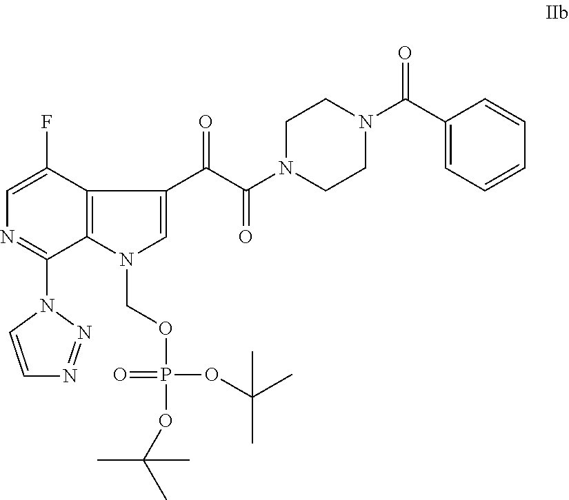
C1=C(F)C2=C(C(N3C=CN=N3)=N1)N(COP(OC(C)(C)C)(=O)OC(C)(C)C)C=C2C(C(=O)N1CCN(C(=O)C2=CC=CC=C2)CC1)=O
